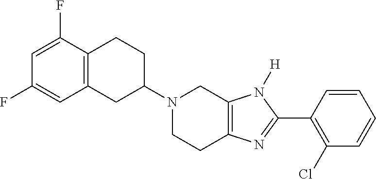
C12=C(CC(N3CCC4=C(C3)N([H])C(C3=C(Cl)C=CC=C3)=N4)CC1)C=C(F)C=C2F
